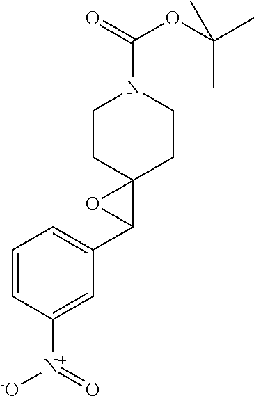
C1=CC([N+](=O)[-O])=CC(C2C3(CCN(C(=O)OC(C)(C)C)CC3)O2)=C1
